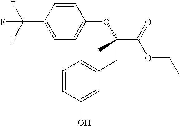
FC(F)(F)C1=CC=C(OC(C(=O)OCC)(C)CC2=CC=CC(O)=C2)C=C1
